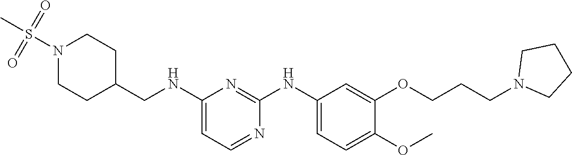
C1(NCC2CCN(S(C)(=O)=O)CC2)=CC=NC(NC2=CC=C(OC)C(OCCCN3CCCC3)=C2)=N1
